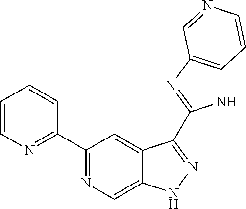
C1(C2=NC=C3C(=C2)C(C2=NC4=C(N2)C=CN=C4)=NN3)=NC=CC=C1
